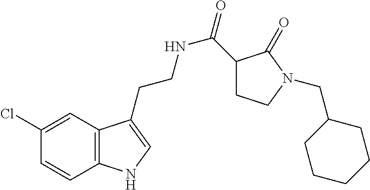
C12=C(C=C(Cl)C=C1)C(CCNC(=O)C1CCN(CC3CCCCC3)C1=O)=CN2
